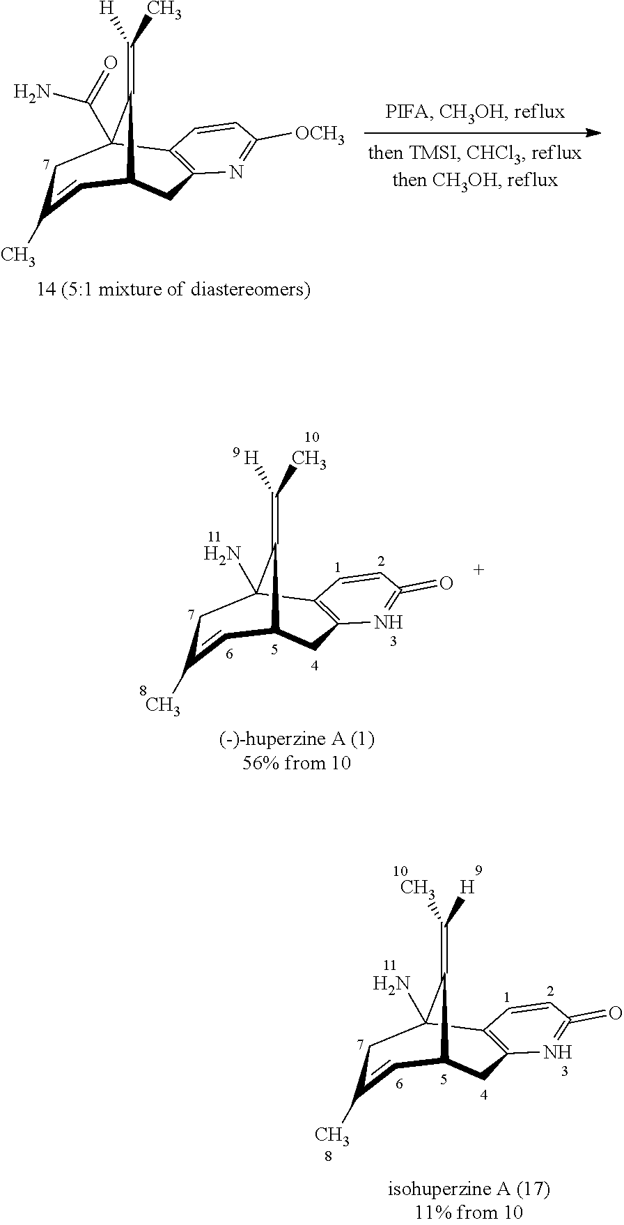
C12=C(N=C([OCH3])C=C1)CC1C=C(C)CC2(C(=O)N)C1=C(C)[H].C12=C(N=C(=O)C=C1)CC1C=C(C)CC2(N)C1=C(C)[H].C12=C(N=C(=O)C=C1)CC1C=C(C)CC2(N)C1=C([H])C
